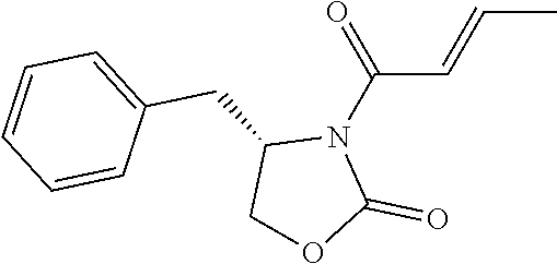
O=C(C=CC)N1C(CC2=CC=CC=C2)COC1=O
